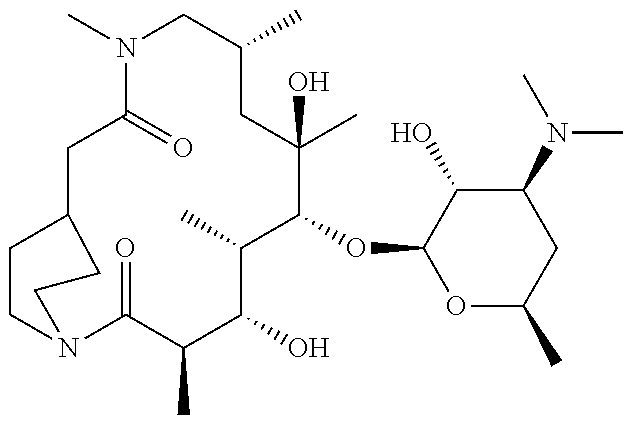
C1CN2C(=O)C(C)C(O)C(C)C(OC3OC(C)CC(N(C)C)C3O)C(C)(O)CC(C)CN(C)C(=O)CC1CC2
